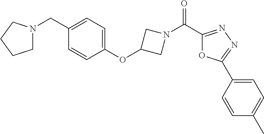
C1N(CC2=CC=C(OC3CN(C(=O)C4=NN=C(C5=CC=C(C)C=C5)O4)C3)C=C2)CCC1
